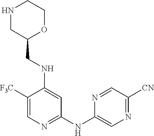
N1CC(CNC2=CC(NC3=CN=C([CN])C=N3)=NC=C2[F3C])OCC1
